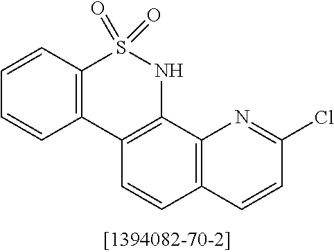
C12=C(C=CC=C1)S(=O)(=O)NC1=C2C=CC2=C1N=C(Cl)C=C2
